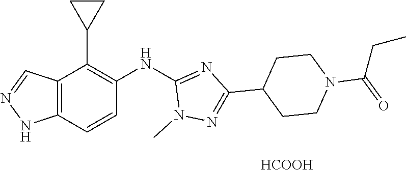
C1(NC2=NC(C3CCN(C(=O)CC)CC3)=NN2C)=C(C2CC2)C2=C(C=C1)NN=C2.[HCOOH]
